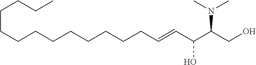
C(C(C(CO)N(C)C)O)=CCCCCCCCCCCCCC
